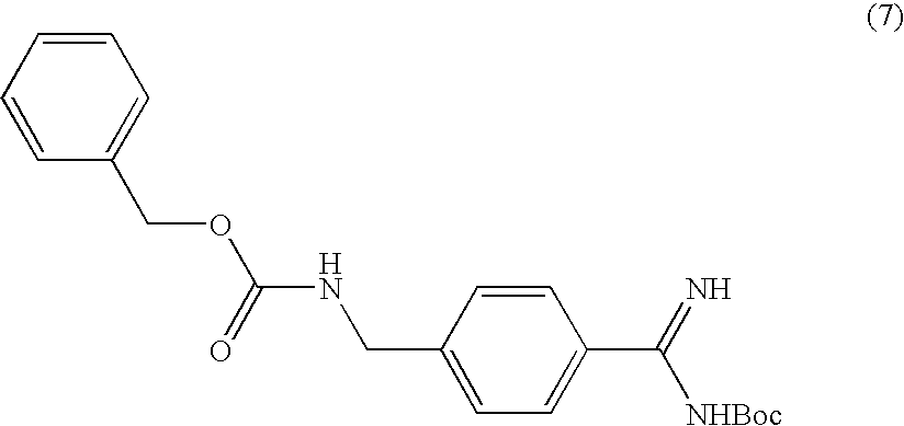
C1=CC(COC(NCC2=CC=C(C([NHBoc])=N)C=C2)=O)=CC=C1
